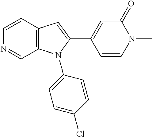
C1=CC2=C(C=N1)N(C1=CC=C(Cl)C=C1)C(C1=CC(=O)N(C)C=C1)=C2
